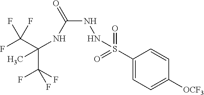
C(C(F)(F)F)(NC(NNS(C1=CC=C([OCF3])C=C1)(=O)=O)=O)(C)C(F)(F)F
